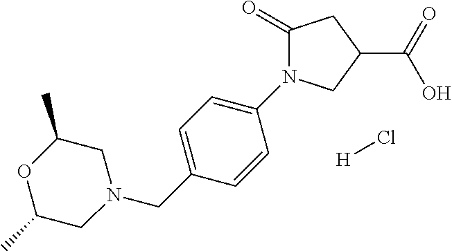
C1(=O)N(C2=CC=C(CN3CC(C)OC(C)C3)C=C2)CC(C(=O)O)C1.[H]Cl
